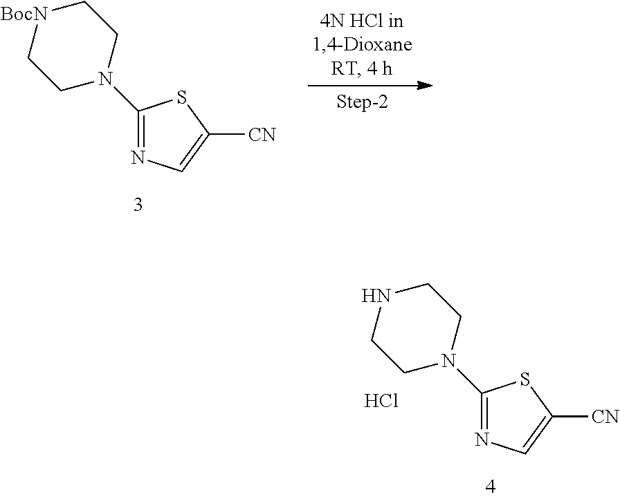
C1=C([CN])SC(N2CC[BocN]CC2)=N1.C1=C([CN])SC(N2CCNCC2)=N1.Cl
